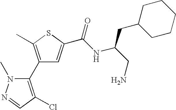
C1(C2=C(Cl)C=NN2C)=C(C)SC(C(NC(CN)CC2CCCCC2)=O)=C1
